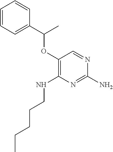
C1(OC(C2=CC=CC=C2)C)=C(NCCCCC)N=C(N)N=C1
